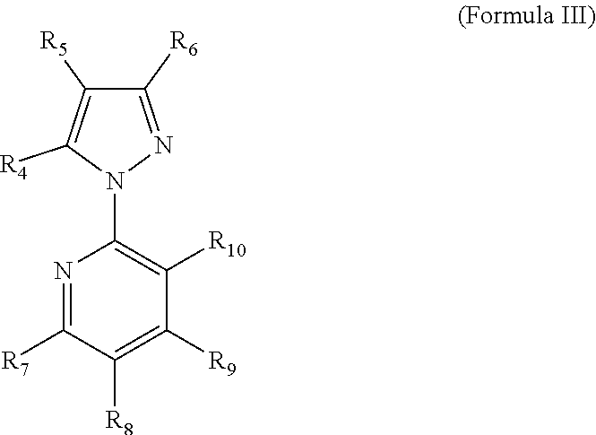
C1([R5])=C([R4])N(C2=C([R10])C([R9])=C([R8])C([R7])=N2)N=C1[R6]
